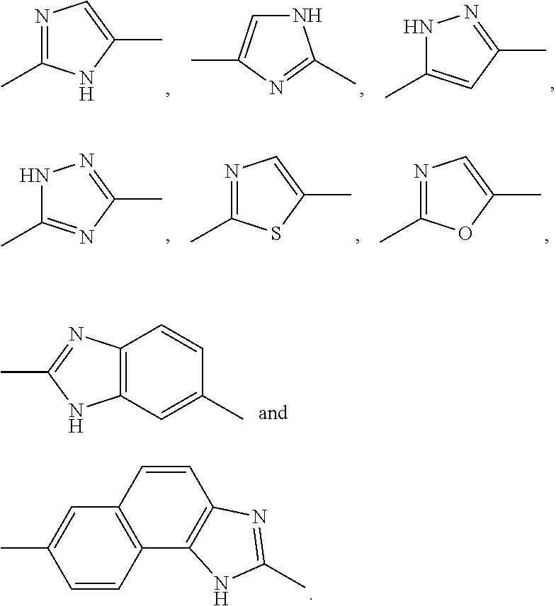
N1C(C)=CC(C)=N1.N1C=C(C)N=C1C.N1=C(C)NC(C)=C1.N1C(C)=NC(C)=N1.N1=C(C)SC(C)=C1.N1=C(C)OC(C)=C1.C1=CC2=C(C=C1C)C=CC1=C2NC(C)=N1.CC1=NC2=C(N1)C=C(C)C=C2
